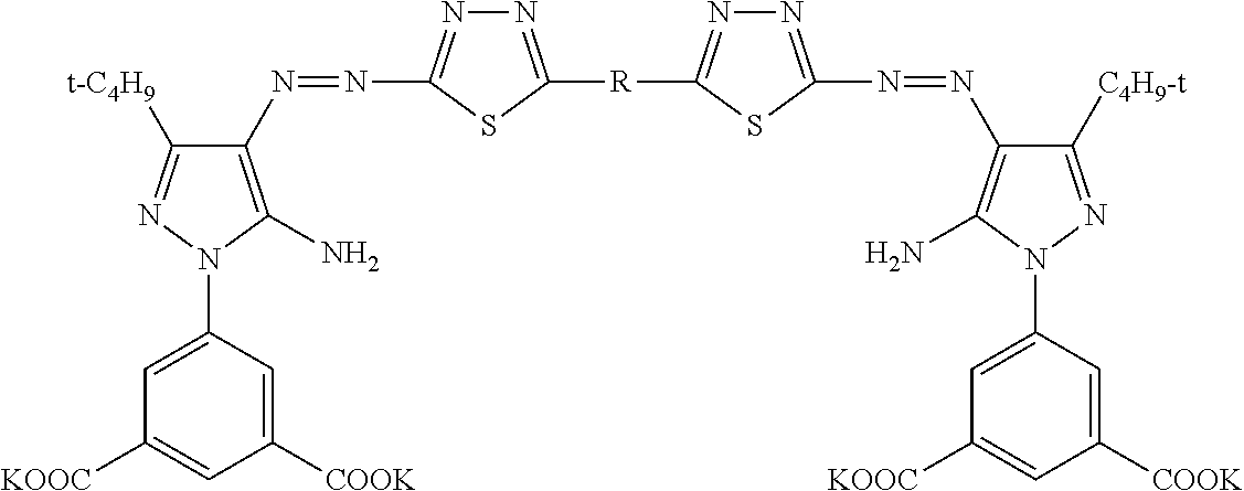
N(=NC1=C(N)N(C2=CC([KOOC])=CC([COOK])=C2)N=C1[t-C4H9])C1=NN=C([R]C2=NN=C(N=NC3=C(N)N(C4=CC([KOOC])=CC([COOK])=C4)N=C3[C4H9-t])S2)S1
